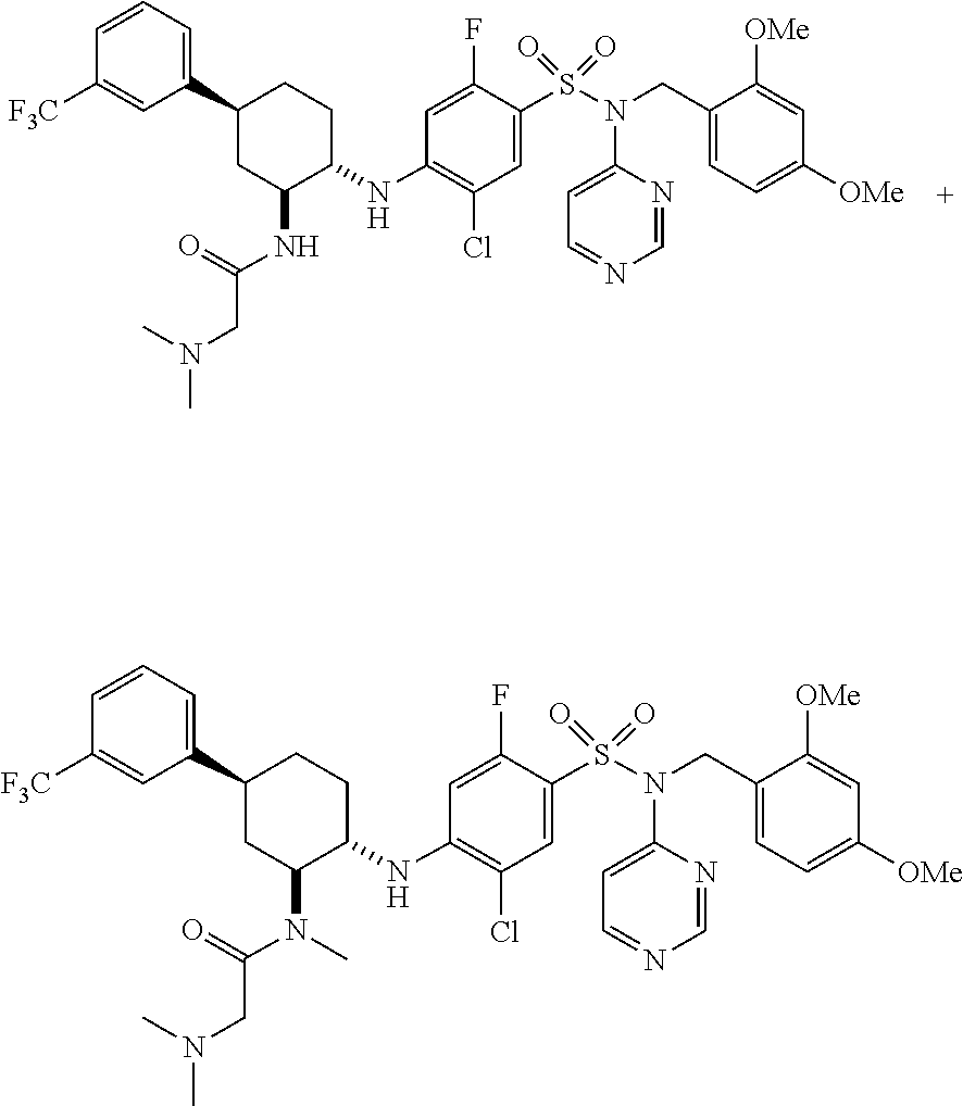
C1=NC(N(S(=O)(=O)C2=CC(Cl)=C(NC3CCC(C4=CC=CC([F3C])=C4)CC3NC(CN(C)C)=O)C=C2F)CC2=CC=C([OMe])C=C2[OMe])=CC=N1.C1=NC(N(S(=O)(=O)C2=CC(Cl)=C(NC3CCC(C4=CC=CC([F3C])=C4)CC3N(C(CN(C)C)=O)C)C=C2F)CC2=CC=C([OMe])C=C2[OMe])=CC=N1
